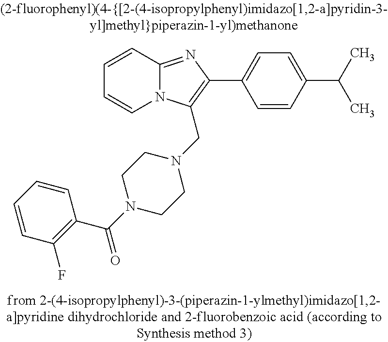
C1=CC2=NC(C3=CC=C(C(C)C)C=C3)=C(CN3CCN(C(C4=C(F)C=CC=C4)=O)CC3)N2C=C1
